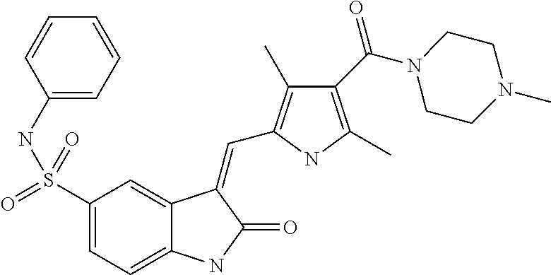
C1(S(=O)(NC2=CC=CC=C2)=O)=CC=C2C(=C1)C(=CC1=C(C)C(C(N3CCN(C)CC3)=O)=C(C)N1)C(=O)N2
